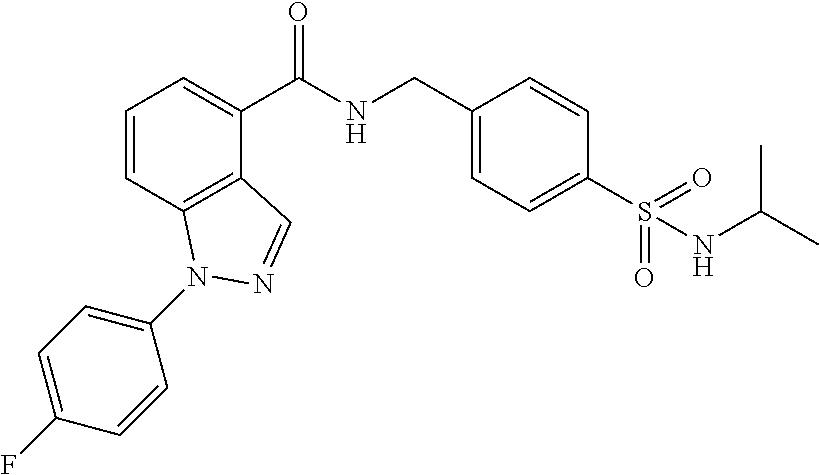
C1=CC2=C(C(C(NCC3=CC=C(S(NC(C)C)(=O)=O)C=C3)=O)=C1)C=NN2C1=CC=C(F)C=C1
